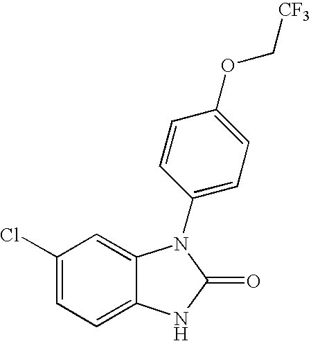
C1(Cl)=CC=C2C(=C1)N(C1=CC=C(OC[CF3])C=C1)C(=O)N2
